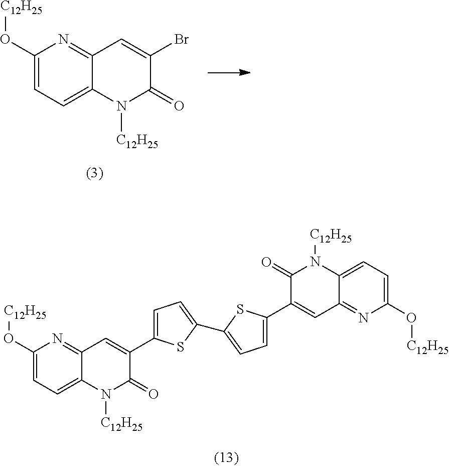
C1(O[C12H25])=CC=C2C(=N1)C=C(Br)C(=O)N2[C12H25].C1(O[C12H25])=CC=C2C(=N1)C=C(C1=CC=C(C3=CC=C(C4=CC5=NC(O[C12H25])=CC=C5N([C12H25])C4=O)S3)S1)C(=O)N2[C12H25]
